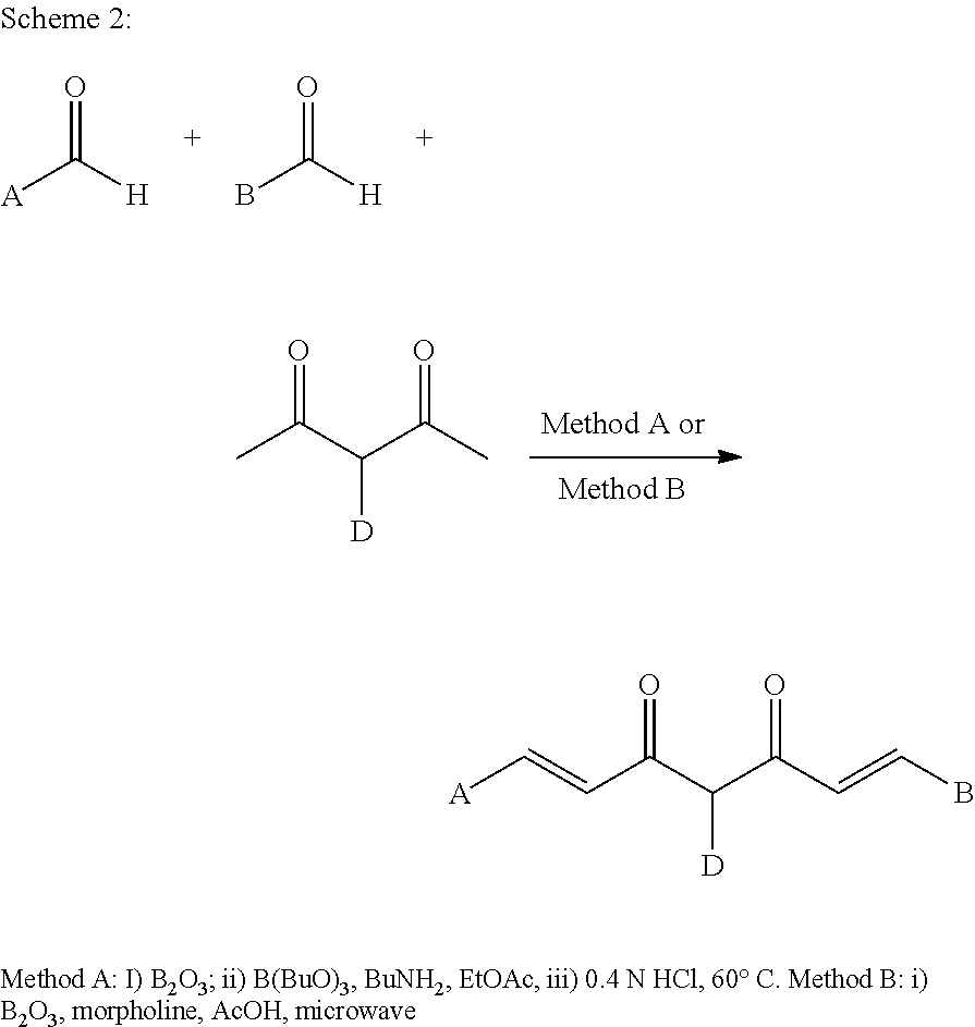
C([D])(C(C)=O)C(C)=O.C(C(C([D])C(C=CB)=O)=O)=C[A].O=C([H])[A].O=C([H])B
